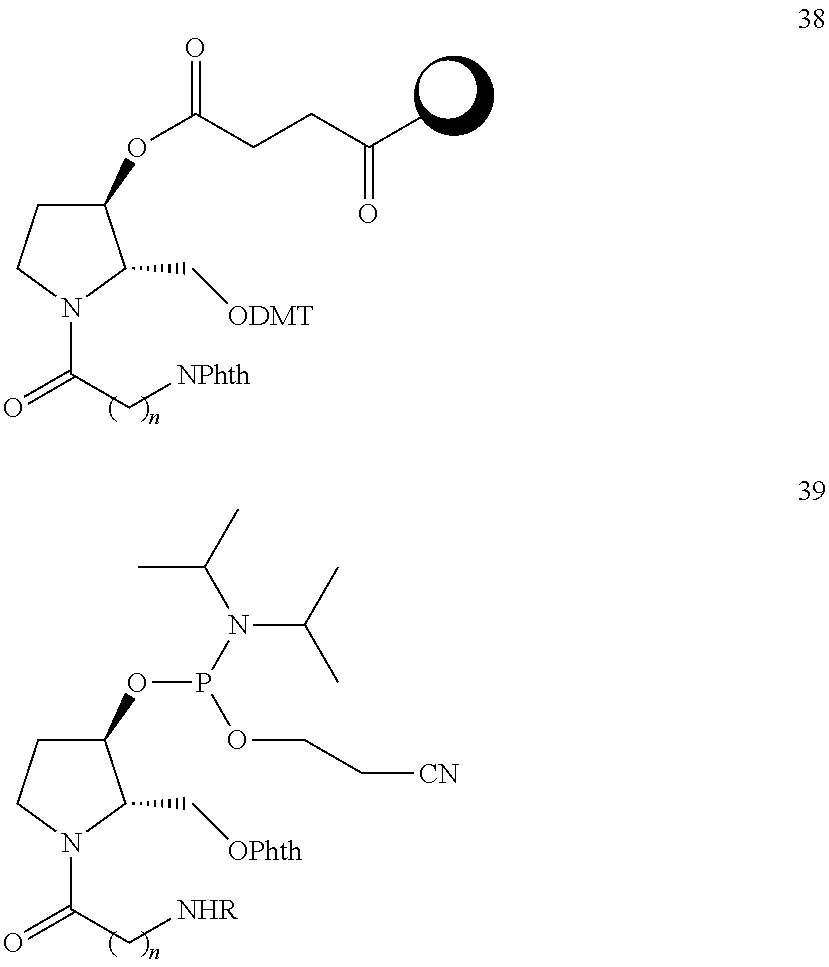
C1(OC(=O)CCC(C)=O)CCN(C(C[NPhth])=O)C1C[ODMT].C1(OP(N(C(C)C)C(C)C)OCC[CN])CCN(C(C[NHR])=O)C1C[OPhth]
